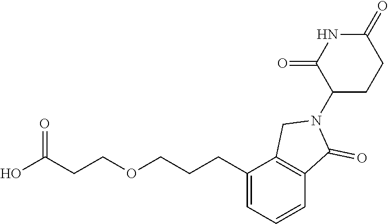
N1C(=O)C(N2CC3=C(C2=O)C=CC=C3CCCOCCC(O)=O)CCC1=O
